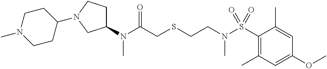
C1(S(N(CCSCC(N(C2CCN(C3CCN(C)CC3)C2)C)=O)C)(=O)=O)=C(C)C=C(OC)C=C1C
